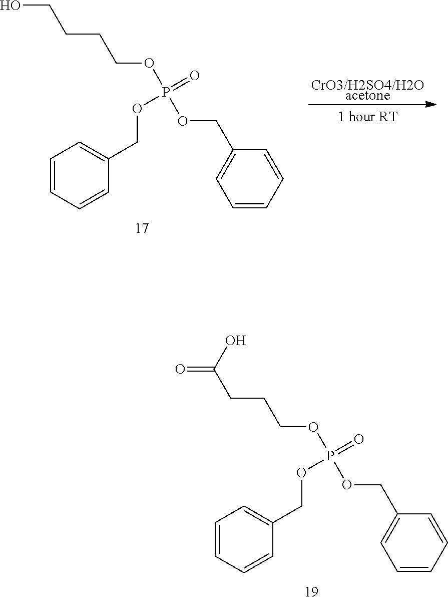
C1=CC=CC(COP(=O)(OCCCCO)OCC2=CC=CC=C2)=C1.[CrO3/H2SO4/H2Oacetone].C1=CC=CC(COP(=O)(OCCCC(=O)O)OCC2=CC=CC=C2)=C1
